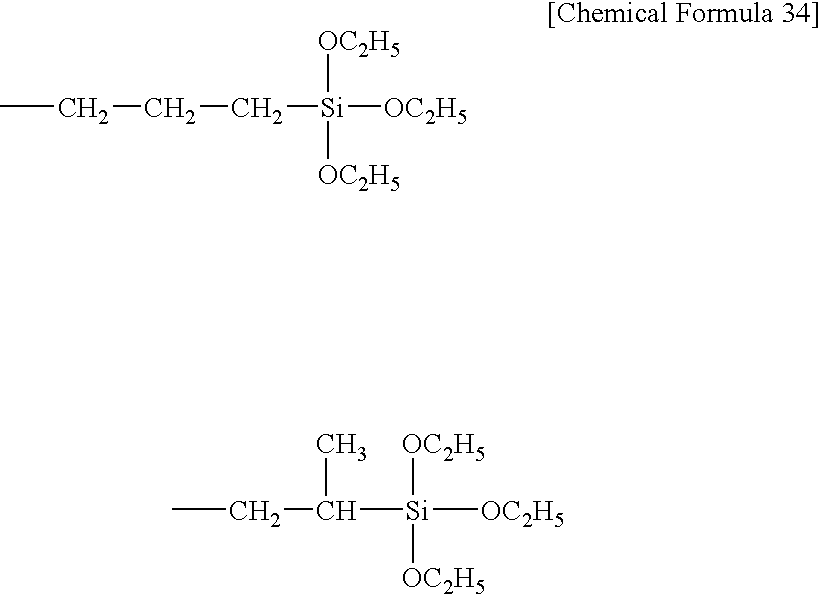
CCCC[Si]([OC2H5])([OC2H5])[OC2H5].CCC(C)[Si]([OC2H5])([OC2H5])[OC2H5]
